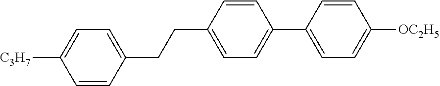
C1=C(CCC2=CC=C(C3=CC=C([OC2H5])C=C3)C=C2)C=CC([C3H7])=C1
